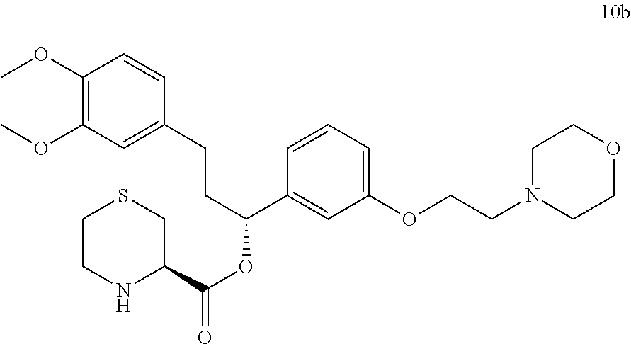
C1=CC(CCC(OC(=O)C2NCCSC2)C2=CC(OCCN3CCOCC3)=CC=C2)=CC(OC)=C1OC
